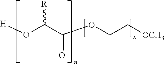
O(C(C(O[H])[R])=O)CC[OCH3]
